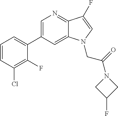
C1=CC(Cl)=C(F)C(C2=CN=C3C(=C2)N(CC(=O)N2CC(F)C2)C=C3F)=C1
